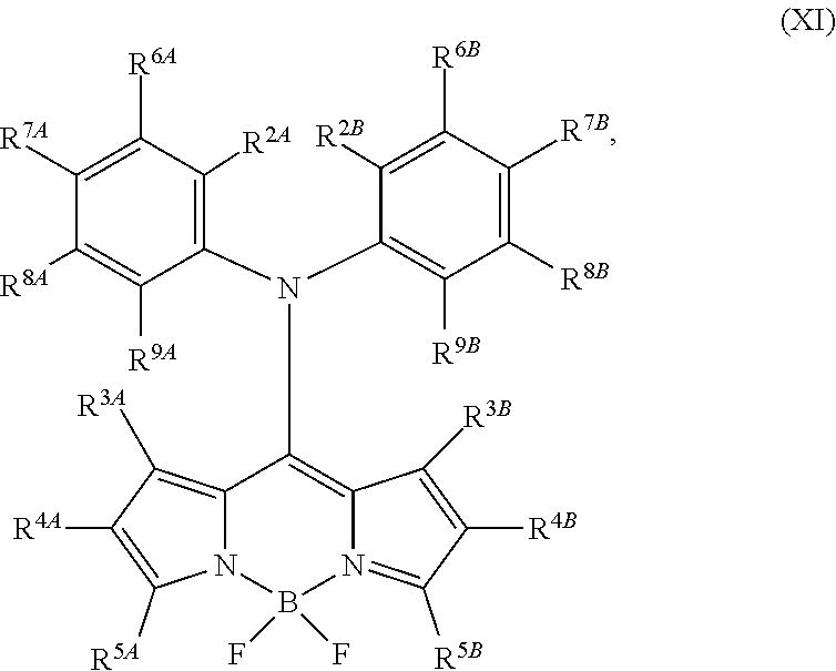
C12=C([R3A])C([R4A])=C([R5A])N1B(F)(F)N1=C([R5B])C([R4B])=C([R3B])C1=C2N(C1=C([R2A])C([R6A])=C([R7A])C([R8A])=C1[R9A])C1=C([R9B])C([R8B])=C([R7B])C([R6B])=C1[R2B]
